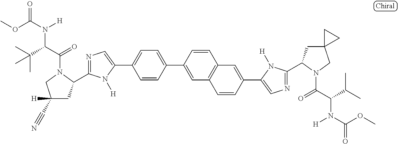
C1=CC(C2=CC3=C(C=C(C4=CN=C(C5CC6(CN5C(C(C(C)C)N(C(OC)=O)[H])=O)CC6)N4[H])C=C3)C=C2)=CC=C1C1=CN=C(C2CC([H])(C#N)CN2C(C(C(C)(C)C)N(C(OC)=O)[H])=O)N1[H]
